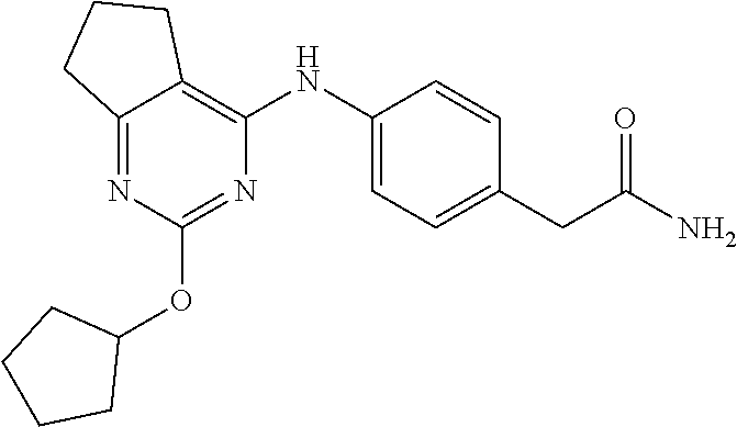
C12=NC(OC3CCCC3)=NC(NC3=CC=C(CC(N)=O)C=C3)=C1CCC2
